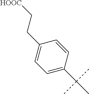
C1=C(C(C)(C)C)C=CC(CC[HOOC])=C1
